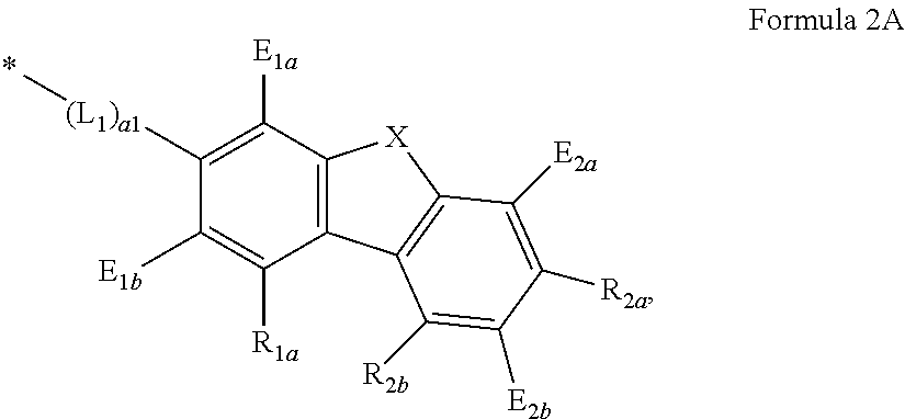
C12=C(C3=C([X]1)C([E2a])=C([R2a])C([E2b])=C3[R2b])C([R1a])=C([E1b])C([(L1)a1]C)=C2[E1a]
